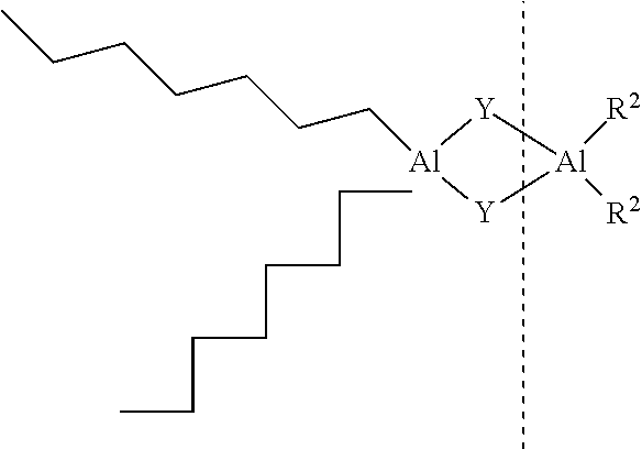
[Al]1(CCCCCCC)[Y][Al]([R2])([R2])[Y]1.CCCCCCCC
